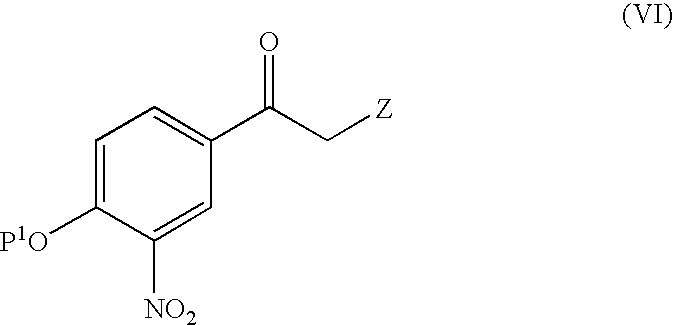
C1=C([P1O])C([NO2])=CC(C(C[Z])=O)=C1
